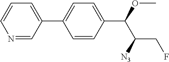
N1=CC(C2=CC=C(C(C(CF)[N3])OC)C=C2)=CC=C1
